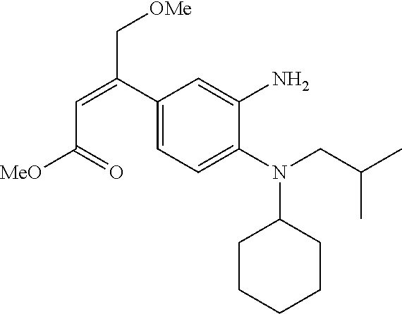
C1(C(=CC([MeO])=O)C[OMe])=CC=C(N(CC(C)C)C2CCCCC2)C(N)=C1
